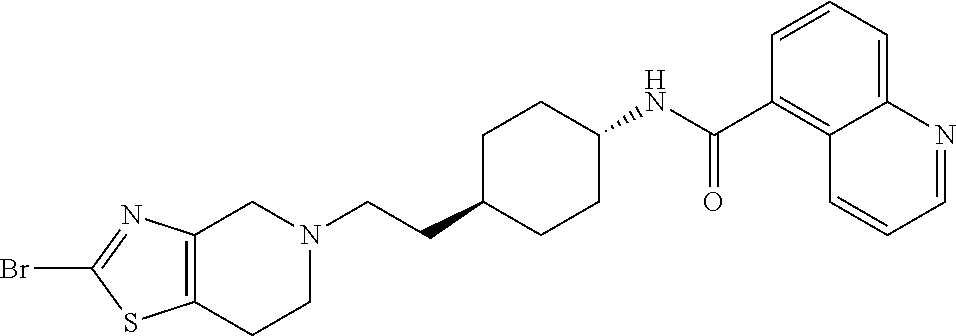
BrC1=NC2=C(S1)CCN(CCC1CCC(NC(C3=C4C(=CC=C3)N=CC=C4)=O)CC1)C2
